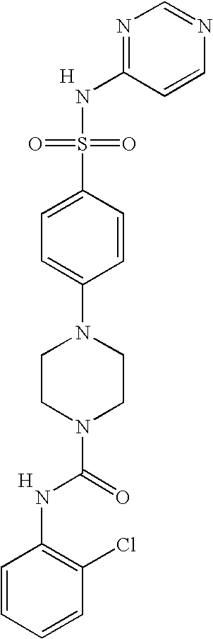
[H].C1(NS(=O)(=O)C2=CC=C(N3CCN(C(NC4=C(Cl)C=CC=C4)=O)CC3)C=C2)=NC=NC=C1.[H]
